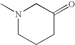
N1(C)CCCC(=O)C1
